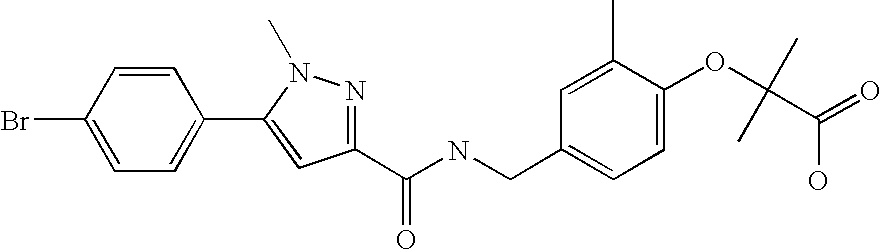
BrC1=CC=C(C2=CC(C(NCC3=CC=C(OC(C(=O)O)(C)C)C(C)=C3)=O)=NN2C)C=C1
